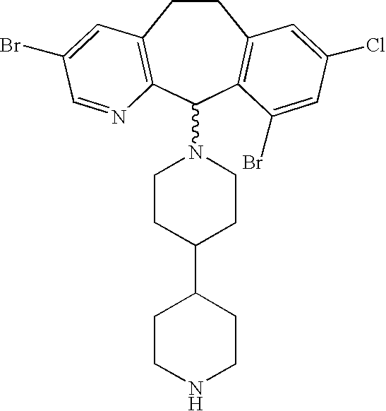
C1CC(C2CCNCC2)CCN1C1C2=C(CCC3=C1C(Br)=CC(Cl)=C3)C=C(Br)C=N2
